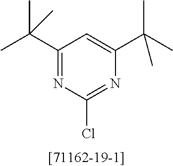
C1(C(C)(C)C)=NC(Cl)=NC(C(C)(C)C)=C1
